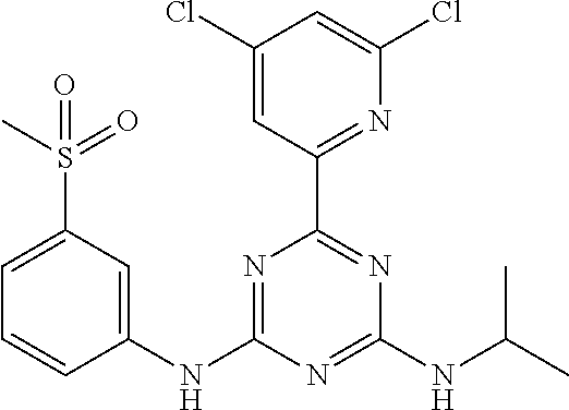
C1=C(S(C)(=O)=O)C=C(NC2=NC(C3=NC(Cl)=CC(Cl)=C3)=NC(NC(C)C)=N2)C=C1
